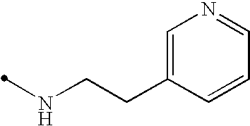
C1=C(CCNC)C=CC=N1
